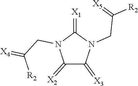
C1(=[X2])C(=[X3])N(CC(=[X5])[R2])C(=[X1])N1CC([R2])=[X4]
